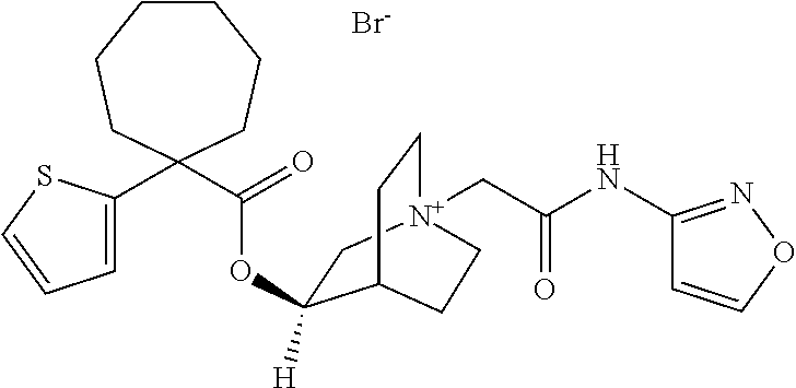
C1=C(C2(C(=O)OC3([H])C[N+]4(CC(NC5=NOC=C5)=O)CCC3CC4)CCCCCC2)SC=C1.[Br-]
